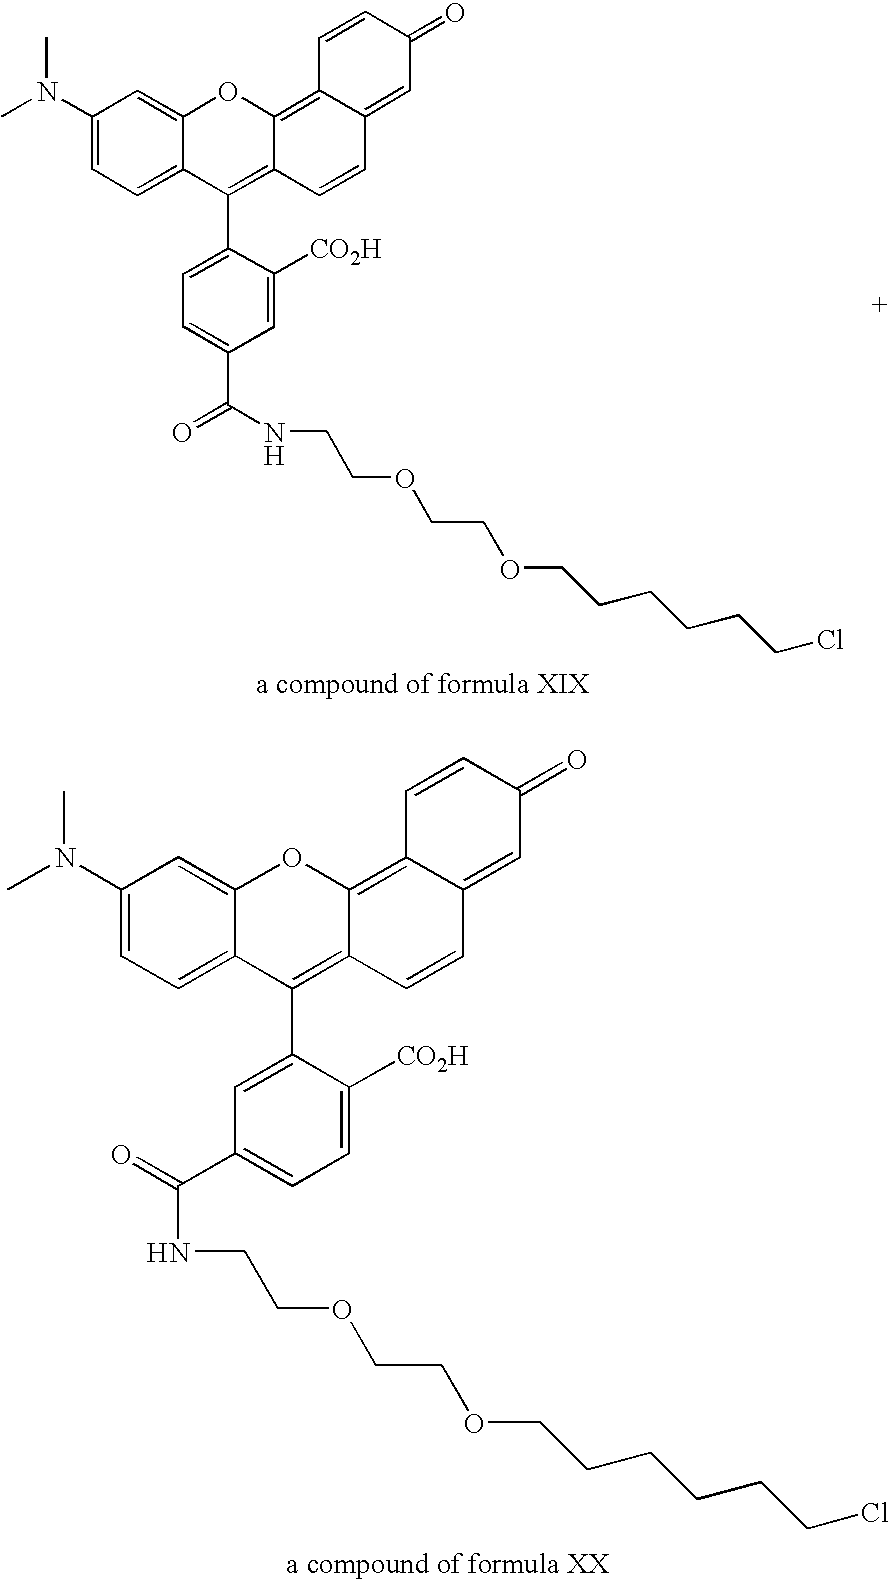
C1(N(C)C)=CC=C2C(=C1)OC1=C3C(=CC(=O)C=C3)C=CC1=C2C1=CC=C(C(=O)NCCOCCOCCCCCCCl)C=C1[CO2H].C1(C2=C3C(=C4C(=CC(=O)C=C4)C=C3)OC3=CC(N(C)C)=CC=C32)=CC(C(=O)NCCOCCOCCCCCCCl)=CC=C1[CO2H]
